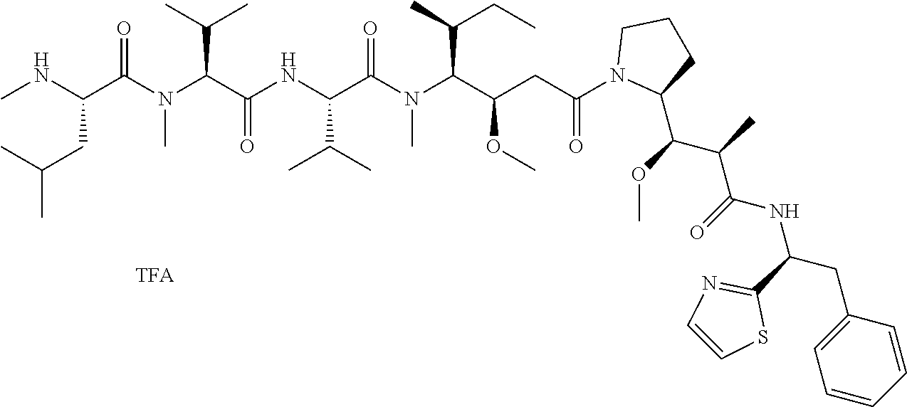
CNC(C(N(C(C(NC(C(N(C(C(CC(N1C(C(OC)C(C)C(=O)NC(C2=NC=CS2)CC2=CC=CC=C2)CCC1)=O)OC)C(C)CC)C)=O)C(C)C)=O)C(C)C)C)=O)CC(C)C
